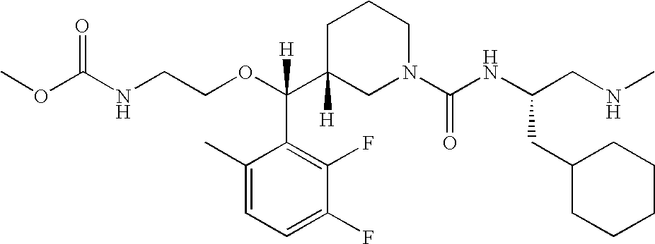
O=C(NCCOC(C1([H])CN(C(NC(CNC)CC2CCCCC2)=O)CCC1)(C1=C(F)C(F)=CC=C1C)[H])OC
